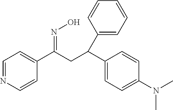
C1=NC=CC(C(CC(C2=CC=C(N(C)C)C=C2)C2=CC=CC=C2)=NO)=C1
